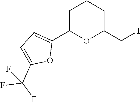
C1(C2OC(CI)CCC2)=CC=C(C(F)(F)F)O1
